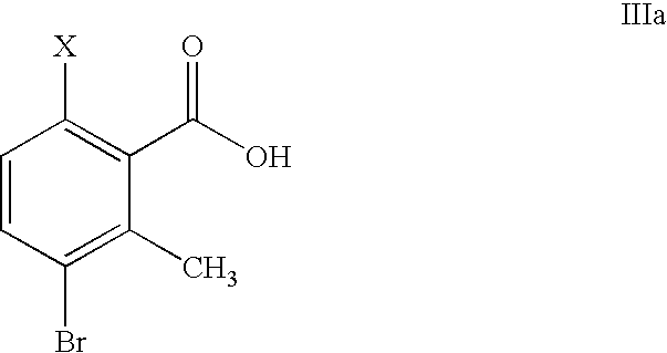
C1=CC(Br)=C(C)C(C(O)=O)=C1[X]
